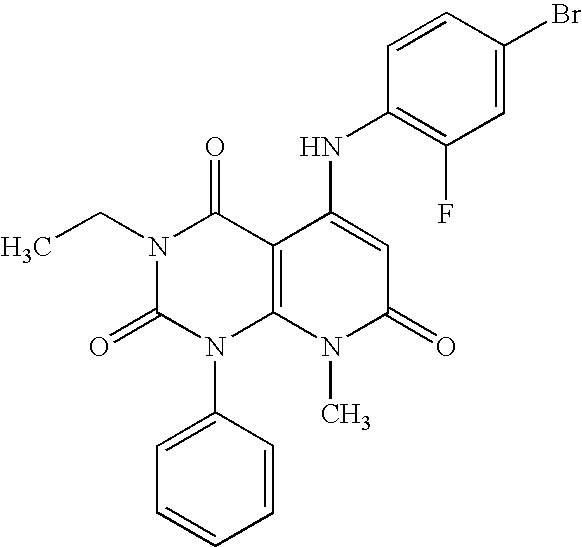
N1(CC)C(=O)N(C2=CC=CC=C2)C2=C(C1=O)C(NC1=C(F)C=C(Br)C=C1)=CC(=O)N2C
